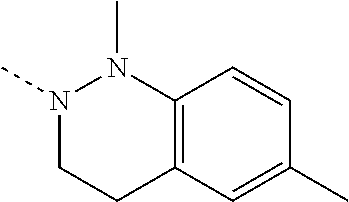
N1(C)CCC2=C(N1C)C=CC(C)=C2
